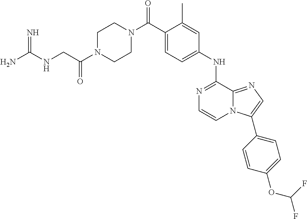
C1(C)=CC(NC2=NC=CN3C2=NC=C3C2=CC=C(OC(F)F)C=C2)=CC=C1C(N1CCN(C(CNC(N)=N)=O)CC1)=O
